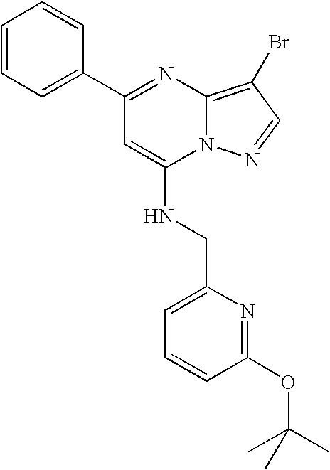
C1(C2=NC3=C(Br)C=NN3C(NCC3=CC=CC(OC(C)(C)C)=N3)=C2)=CC=CC=C1
